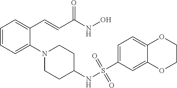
C1=CC=C(N2CCC(NS(C3=CC=C4C(=C3)OCCO4)(=O)=O)CC2)C(C=CC(NO)=O)=C1
